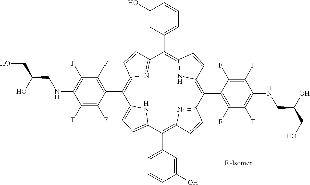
C1(C2=C(F)C(F)=C(NCC(CO)O)C(F)=C2F)=C2N=C(C=C2)C(C2=CC=CC(O)=C2)=C2NC(=C(C3=C(F)C(F)=C(NCC(CO)O)C(F)=C3F)C3=NC(=C(C4=CC=CC(O)=C4)C4=CC=C1N4)C=C3)C=C2
